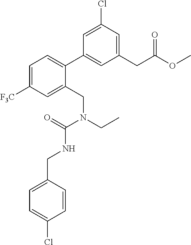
C1=C([F3C])C=C(CN(CC)C(=O)NCC2=CC=C(Cl)C=C2)C(C2=CC(CC(OC)=O)=CC(Cl)=C2)=C1
